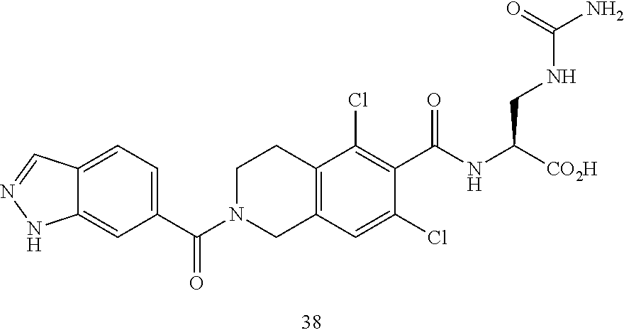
N(CC(NC(C1=C(Cl)C2=C(C=C1Cl)CN(C(C1=CC=C3C(=C1)NN=C3)=O)CC2)=O)[CO2H])C(N)=O
